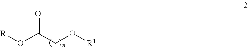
[R]OC(CO[R1])=O
